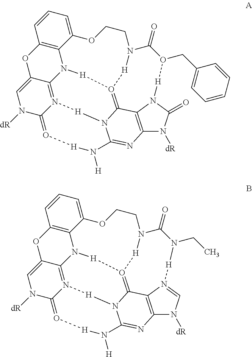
C12=C3C(=CC=C1)OCCN1C(=O)O(CC4=CC=CC=C4)[H]N4C(=O)N([dR])C5=C4C4=O([H]N3C3=N6C(=O[H]N([H])C(=N5)N4[H]6)N([dR])C=C3O2)[H]1.C12=C3C(=CC=C1)OCCN1C(=O)N(CC)[H]N4=CN([dR])C5=C4C4=O([H]N3C3=N6C(=O[H]N([H])C(=N5)N4[H]6)N([dR])C=C3O2)[H]1
